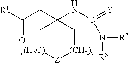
C(CC1(NC(=[Y])N([R3])[R2])C[r(H2C)][Z][(CH2)s]C1)([R1])=O
